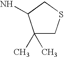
C1(C)(C)CSCC1N
